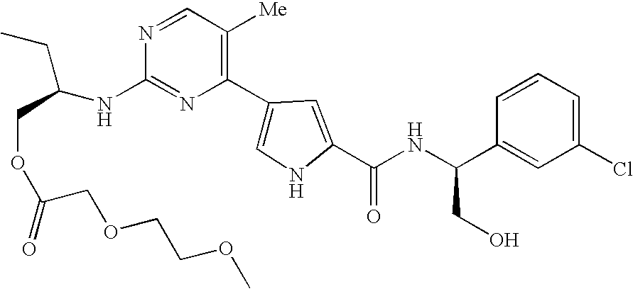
N1=C(NC(CC)COC(COCCOC)=O)N=CC([Me])=C1C1=CNC(C(NC(C2=CC(Cl)=CC=C2)CO)=O)=C1
